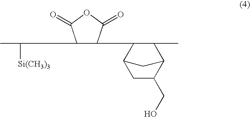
CC([Si(CH3)3])C1C(C2C(C)C3C(CO)CC2C3)C(=O)OC1=O
